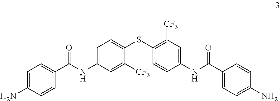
C1=C(N)C=CC(C(NC2=CC=C(SC3=C([CF3])C=C(NC(C4=CC=C(N)C=C4)=O)C=C3)C([CF3])=C2)=O)=C1
